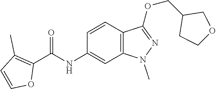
C(NC1=CC2=C(C=C1)C(OCC1CCOC1)=NN2C)(C1=C(C)C=CO1)=O
